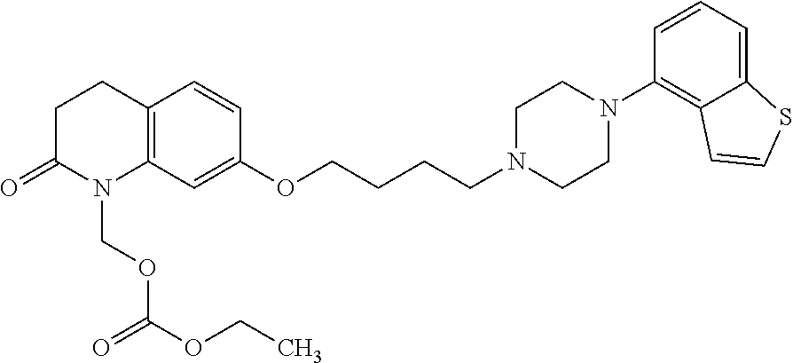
C1C(=O)N(COC(OCC)=O)C2=C(C1)C=CC(OCCCCN1CCN(C3=C4C(=CC=C3)SC=C4)CC1)=C2
